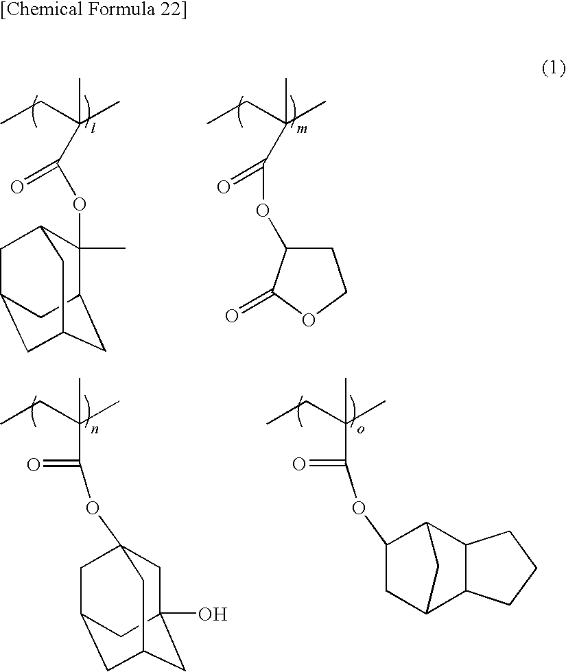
C(C(C)(C(=O)OC1(C)C2CC3CC(CC1C3)C2)C)C.C(C(C)(C(=O)OC1CCOC1=O)C)C.C(C(C)(C(=O)OC1CC2C3C(C1C2)CCC3)C)C.C(C(C)(C(=O)OC12CC3(O)CC(CC(C1)C3)C2)C)C
